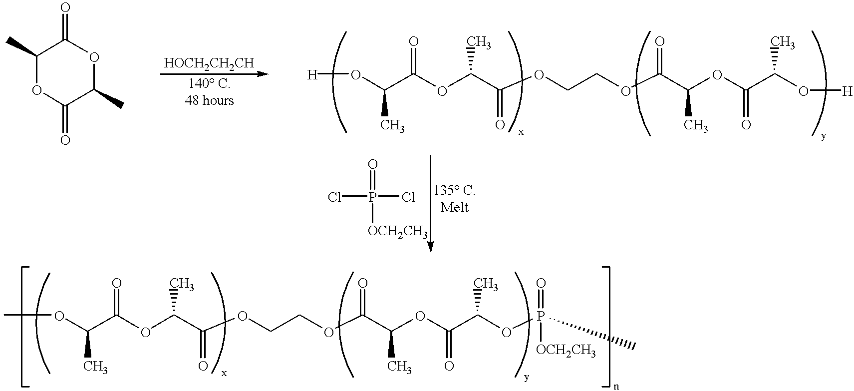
C1(C)OC(=O)C(C)OC1=O.[H]OC(C(OC(C(OCCOC(C(OC(C(O[H])C)=O)C)=O)=O)C)=O)C.ClP(Cl)(=O)[OCH2CH3].COC(C(OC(C(OCCOC(C(OC(C(OP([OCH2CH3])(C)=O)C)=O)C)=O)=O)C)=O)C
